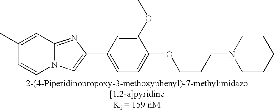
C1(C)=CC2=NC(C3=CC=C(OCCCN4CCCCC4)C(OC)=C3)=CN2C=C1
